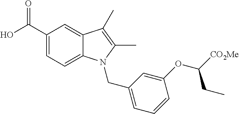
OC(C1=CC=C2C(=C1)C(C)=C(C)N2CC1=CC=CC(OC([CO2Me])CC)=C1)=O
